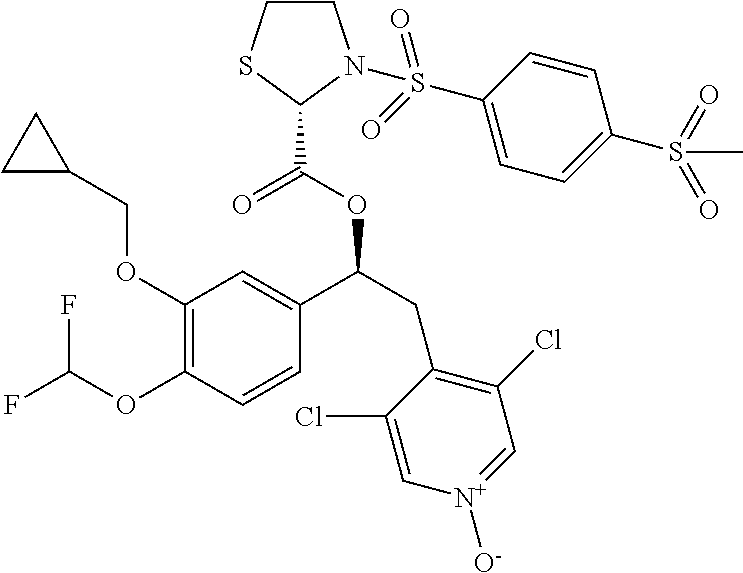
C1(OCC2CC2)=C(OC(F)F)C=CC(C(CC2=C(Cl)C=[N+]([O-])C=C2Cl)OC(C2N(S(C3=CC=C(S(C)(=O)=O)C=C3)(=O)=O)CCS2)=O)=C1
